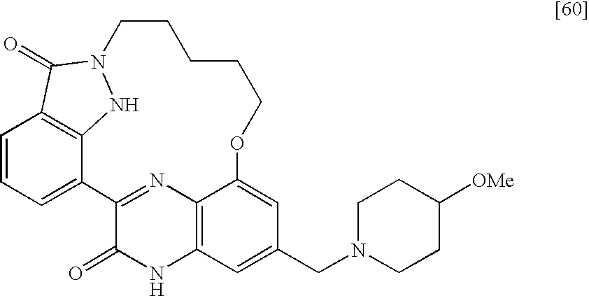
C1=CC=C2C3=C1C(=O)N(N3)CCCCCOC1=CC(CN3CCC([OMe])CC3)=CC3=C1N=C2C(=O)N3
